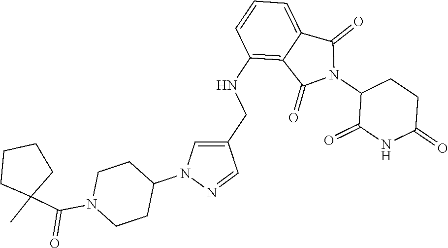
C1(NCC2=CN(C3CCN(C(C4(C)CCCC4)=O)CC3)N=C2)=C2C(=CC=C1)C(=O)N(C1C(=O)NC(=O)CC1)C2=O
